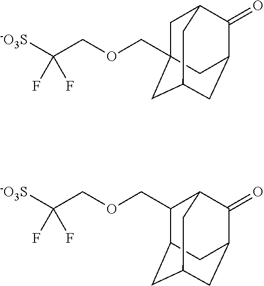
C1C2(COCC([-O3S])(F)F)CC3CC(C(=O)C1C3)C2.C12CC3CC(C(=O)C(C3)C1COCC([-O3S])(F)F)C2
